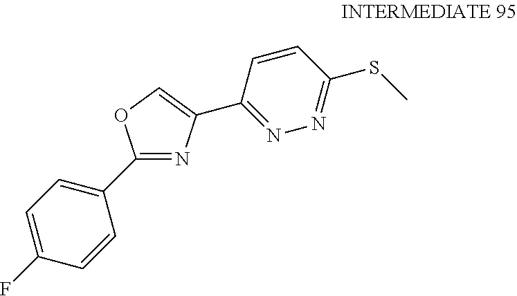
C1(C2=CC=C(F)C=C2)=NC(C2=NN=C(SC)C=C2)=CO1
